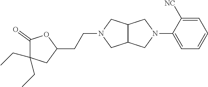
C12C(CN(C3=CC=CC=C3[NC])C1)CN(CCC1OC(=O)C(CC)(CC)C1)C2
